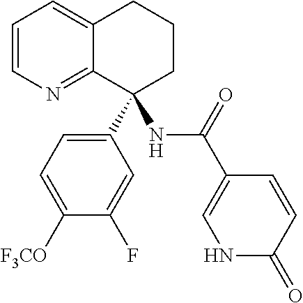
C1=CN=C2C(=C1)CCCC2(C1=CC=C([F3CO])C(F)=C1)NC(C1=CNC(=O)C=C1)=O
